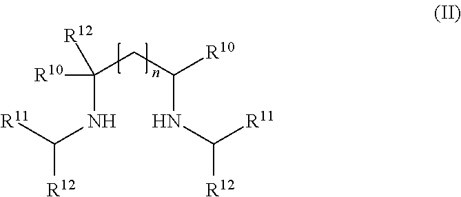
C(NC([R12])[R11])(CC(NC([R12])[R11])[R10])([R12])[R10]
